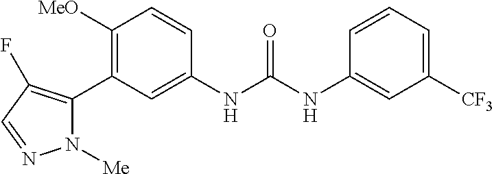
C1([MeO])=C(C2=C(F)C=NN2[Me])C=C(NC(NC2=CC([CF3])=CC=C2)=O)C=C1
